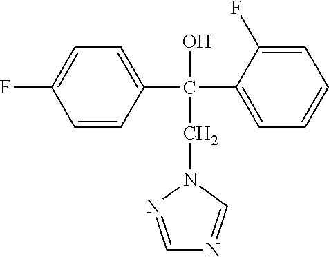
C1=CC(C(C2=CC=CC=C2F)(O)CN2N=CN=C2)=CC=C1F
